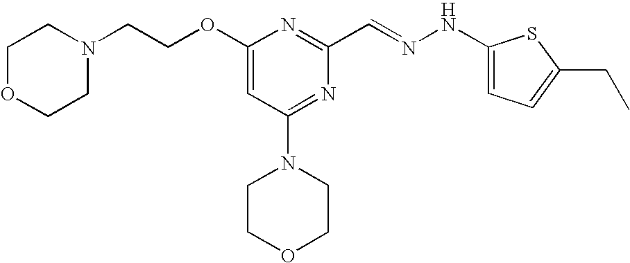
C(COC1=CC(N2CCOCC2)=NC(C=NNC2=CC=C(CC)S2)=N1)N1CCOCC1
